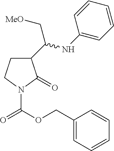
C1(C(C[MeO])NC2=CC=CC=C2)CCN(C(=O)OCC2=CC=CC=C2)C1=O
